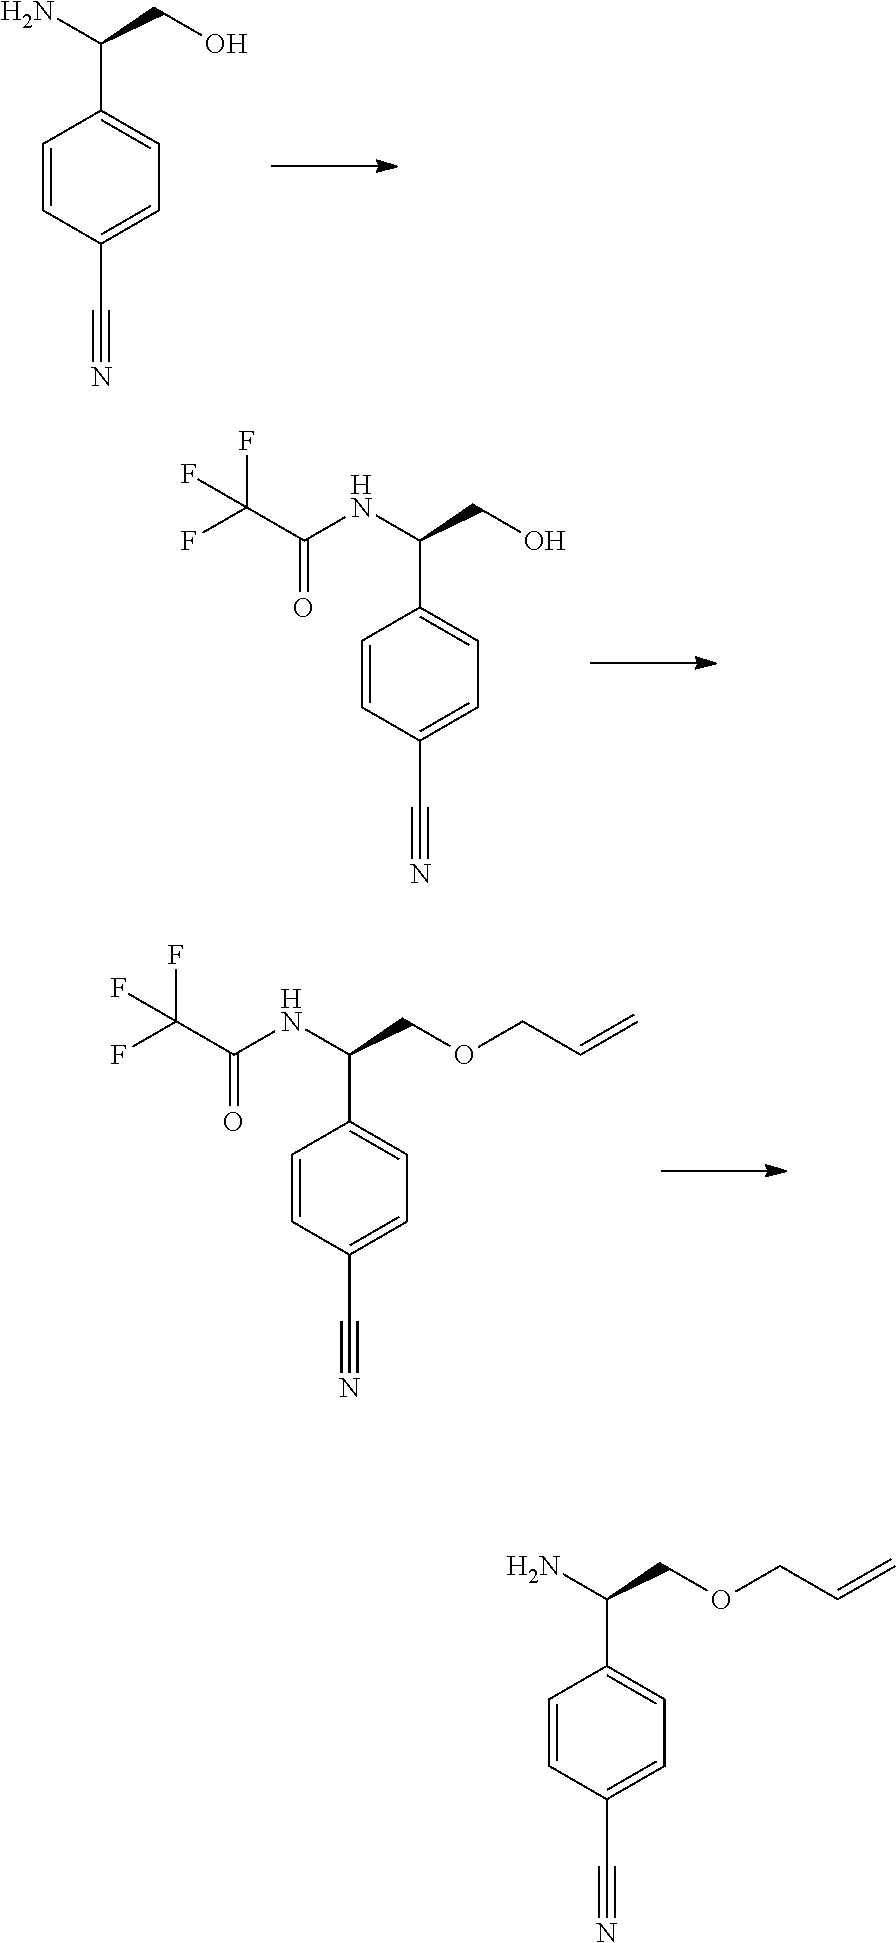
C1=CC(C#N)=CC=C1C(N)CO.C1=CC(C#N)=CC=C1C(NC(C(F)(F)F)=O)CO.C1=CC(C#N)=CC=C1C(NC(C(F)(F)F)=O)COCC=C.C1=CC(C#N)=CC=C1C(N)COCC=C
